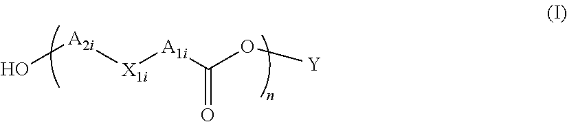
O[A2i][X1i][A1i]C(O[Y])=O
